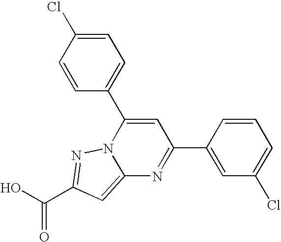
O=C(O)C1=NN2C(=C1)N=C(C1=CC(Cl)=CC=C1)C=C2C1=CC=C(Cl)C=C1
